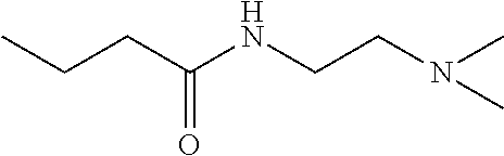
CCCC(NCCN(C)C)=O
